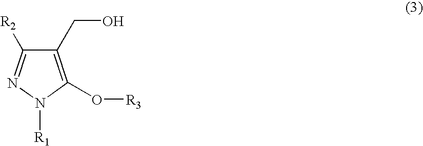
C1(CO)=C(O[R3])N([R1])N=C1[R2]
